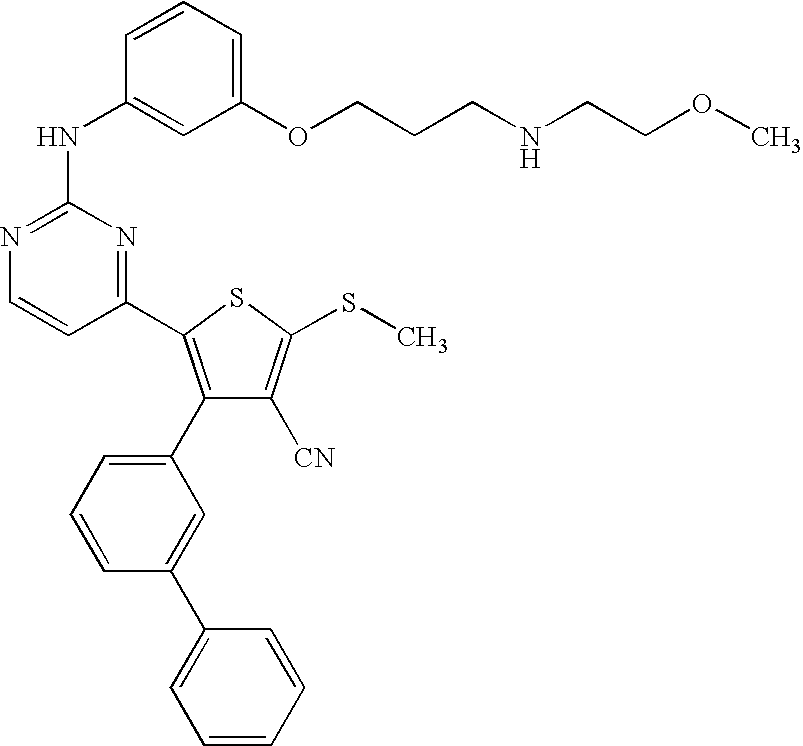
C1=CC(NC2=NC=CC(C3=C(C4=CC=CC(C5=CC=CC=C5)=C4)C([CN])=C(SC)S3)=N2)=CC(OCCCNCCOC)=C1
